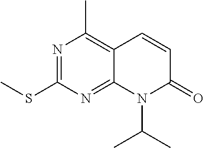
N1=C(SC)N=C2C(=C1C)C=CC(=O)N2C(C)C
